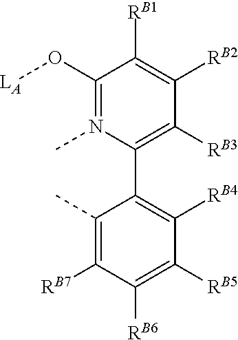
O(C1=N(C)C(C2=C([RB4])C([RB5])=C([RB6])C([RB7])=C2C)=C([RB3])C([RB2])=C1[RB1])[LA]
